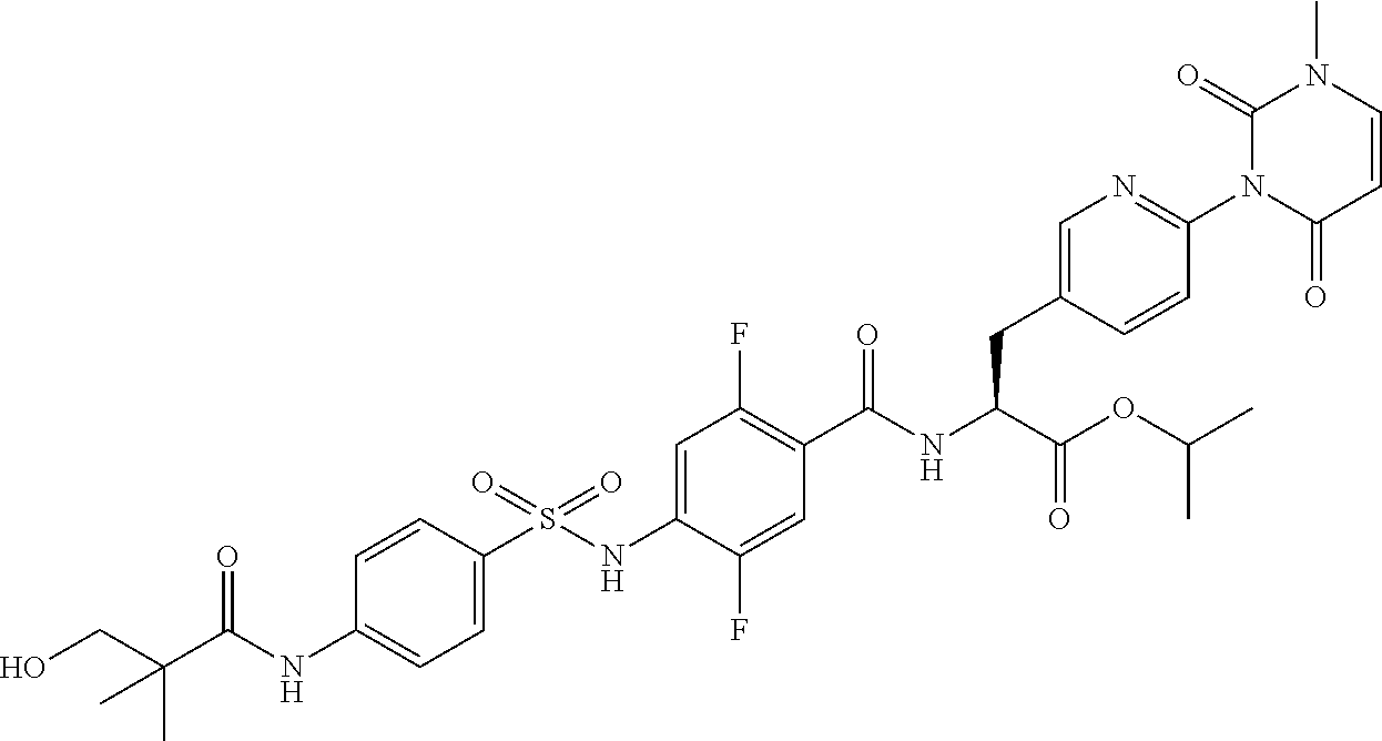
C1=C(S(NC2=CC(F)=C(C(NC(C(OC(C)C)=O)CC3=CN=C(N4C(=O)C=CN(C)C4=O)C=C3)=O)C=C2F)(=O)=O)C=CC(NC(C(CO)(C)C)=O)=C1
